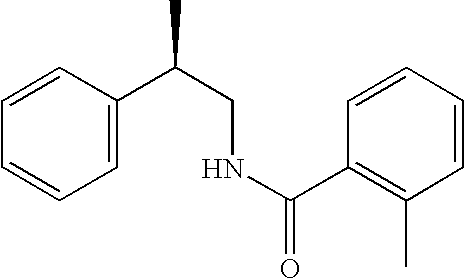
C1=C(C(CNC(C2=C(C)C=CC=C2)=O)C)C=CC=C1
